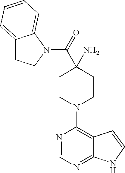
C12=CC=CC=C1N(C(=O)C1(N)CCN(C3=C4C(=NC=N3)NC=C4)CC1)CC2
